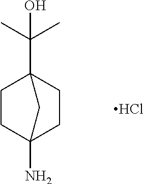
C1C2(N)CCC(C(C)(C)O)(C1)C2.Cl
